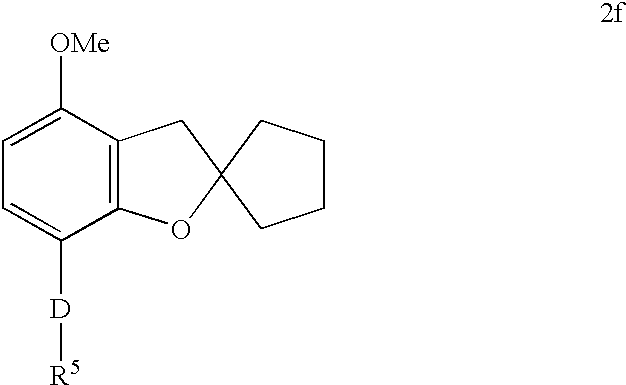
C1=C([OMe])C2=C(C([D][R5])=C1)OC1(C2)CCCC1
